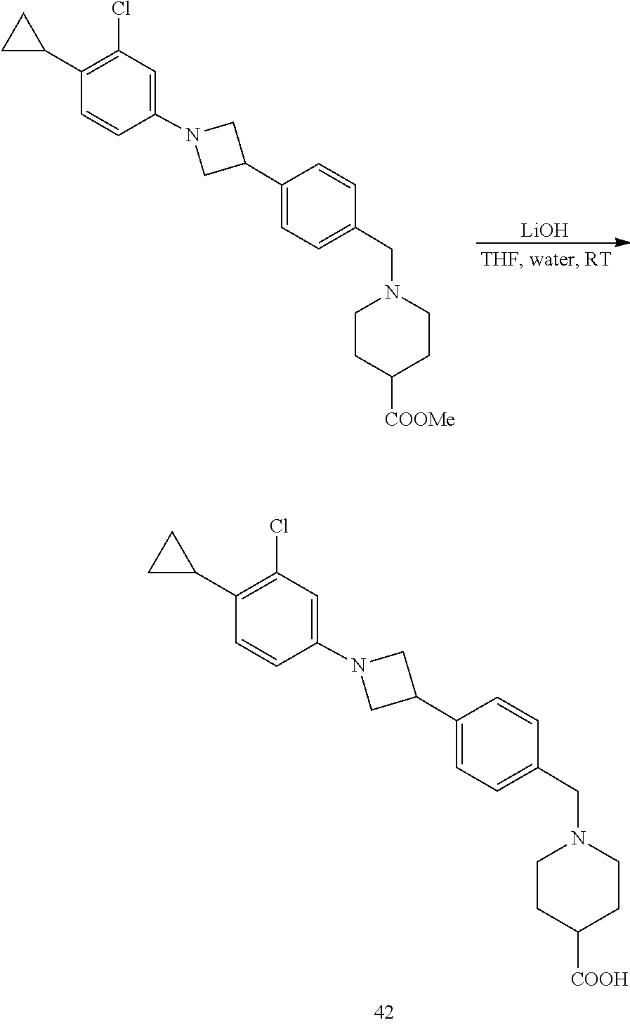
C1=CC(CN2CCC([COOMe])CC2)=CC=C1C1CN(C2=CC(Cl)=C(C3CC3)C=C2)C1.[LiOH].C1=CC(CN2CCC([COOH])CC2)=CC=C1C1CN(C2=CC(Cl)=C(C3CC3)C=C2)C1
